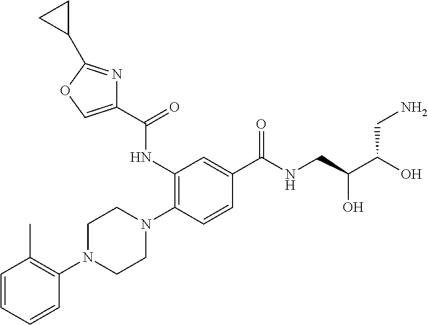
C1=CC=CC(N2CCN(C3=C(NC(C4=COC(C5CC5)=N4)=O)C=C(C(NCC(C(O)CN)O)=O)C=C3)CC2)=C1C
